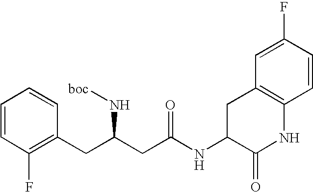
C1=CC(F)=C(CC(CC(NC2C(=O)NC3=C(C2)C=C(F)C=C3)=O)N[boc])C=C1
